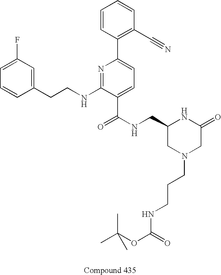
C1=CC(CCNC2=NC(C3=C(C#N)C=CC=C3)=CC=C2C(NCC2CN(CCCNC(OC(C)(C)C)=O)CC(=O)N2)=O)=CC(F)=C1
